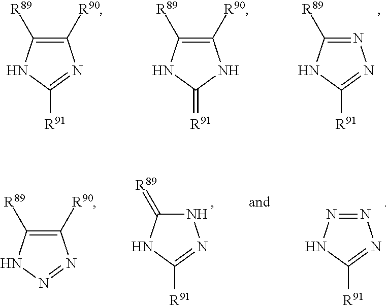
N1=C([R89])NC([R91])=N1.C1([R90])=C([R89])NC([R91])=N1.C1([R90])=C([R89])NC(=[R91])N1.N1=NNC([R91])=N1.N1C(=[R89])NC([R91])=N1.C1([R90])=C([R89])NN=N1
